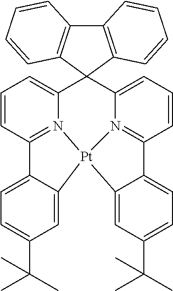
C12=C(C3(C4=C1C=CC=C4)C1=CC=CC4=N1[Pt]1(N5=C(C=CC=C35)C3=CC=C(C(C)(C)C)C=C31)C1=CC(C(C)(C)C)=CC=C41)C=CC=C2
